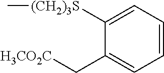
C1([(CH2)3S]C)=CC=CC=C1C[H3CO2C]
